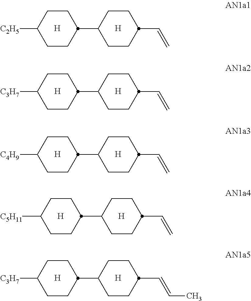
[H].C1CC([C2H5])CCC1C1CCC(C=C)CC1.[H].[H].C1CC([C3H7])CCC1C1CCC(C=C)CC1.[H].[H].C1CC([C4H9])CCC1C1CCC(C=C)CC1.[H].[H].C1CC([C5H11])CCC1C1CCC(C=C)CC1.[H].[H].C1CC([C3H7])CCC1C1CCC(C=CC)CC1.[H]
